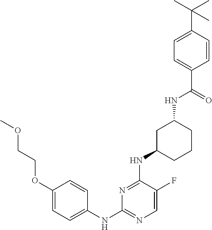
C1(OCCOC)=CC=C(NC2=NC=C(F)C(NC3CCCC(NC(C4=CC=C(C(C)(C)C)C=C4)=O)C3)=N2)C=C1
